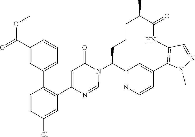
C12=NC=CC(=C1)C1=C(NC(=O)C(C)CCCC2N2C(=O)C=C(C3=C(C4=CC=CC(C(=O)OC)=C4)C=CC(Cl)=C3)N=C2)C=NN1C
